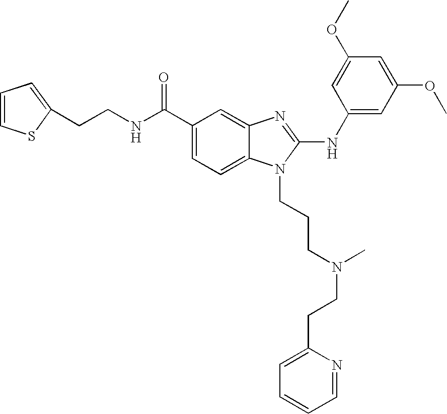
C1(C(NCCC2=CC=CS2)=O)=CC=C2C(=C1)N=C(NC1=CC(OC)=CC(OC)=C1)N2CCCN(CCC1=CC=CC=N1)C
